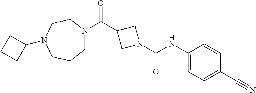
N(C(N1CC(C(=O)N2CCCN(C3CCC3)CC2)C1)=O)C1=CC=C(C#N)C=C1
